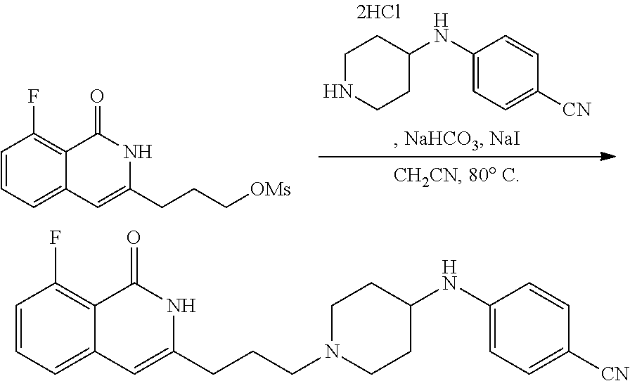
C1(NC2CCNCC2)=CC=C([CN])C=C1.C1=CC=C2C(=C1F)C(=O)NC(CCC[OMs])=C2.C1(NC2CCN(CCCC3=CC4=CC=CC(F)=C4C(=O)N3)CC2)=CC=C([CN])C=C1
